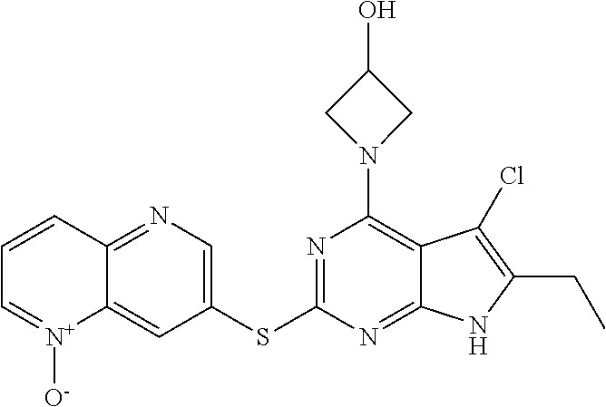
N1=C(SC2=CN=C3C(=C2)[N+]([O-])=CC=C3)N=C2C(=C1N1CC(O)C1)C(Cl)=C(CC)N2
